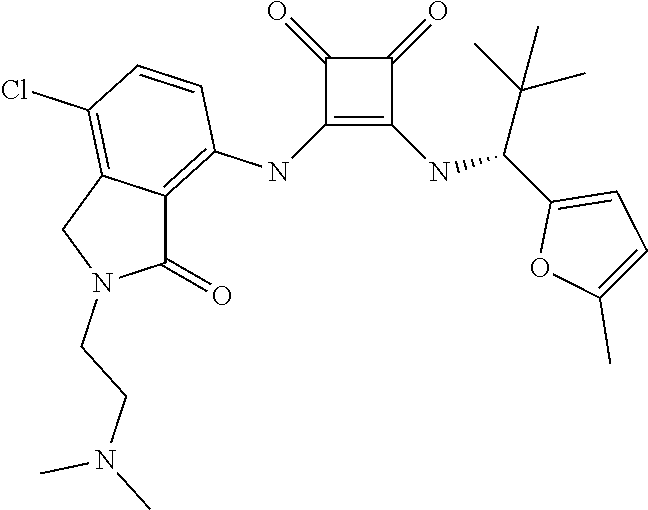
C1(NC2=C3C(=C(Cl)C=C2)CN(CCN(C)C)C3=O)=C(NC(C2=CC=C(C)O2)C(C)(C)C)C(=O)C1=O
